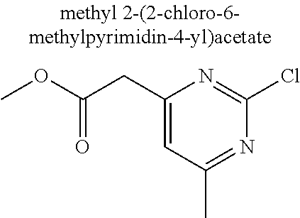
C1(CC(OC)=O)=CC(C)=NC(Cl)=N1
